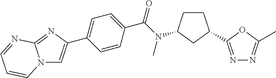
N1=C(C2CCC(N(C(=O)C3=CC=C(C4=CN5C(=N4)N=CC=C5)C=C3)C)C2)OC(C)=N1
